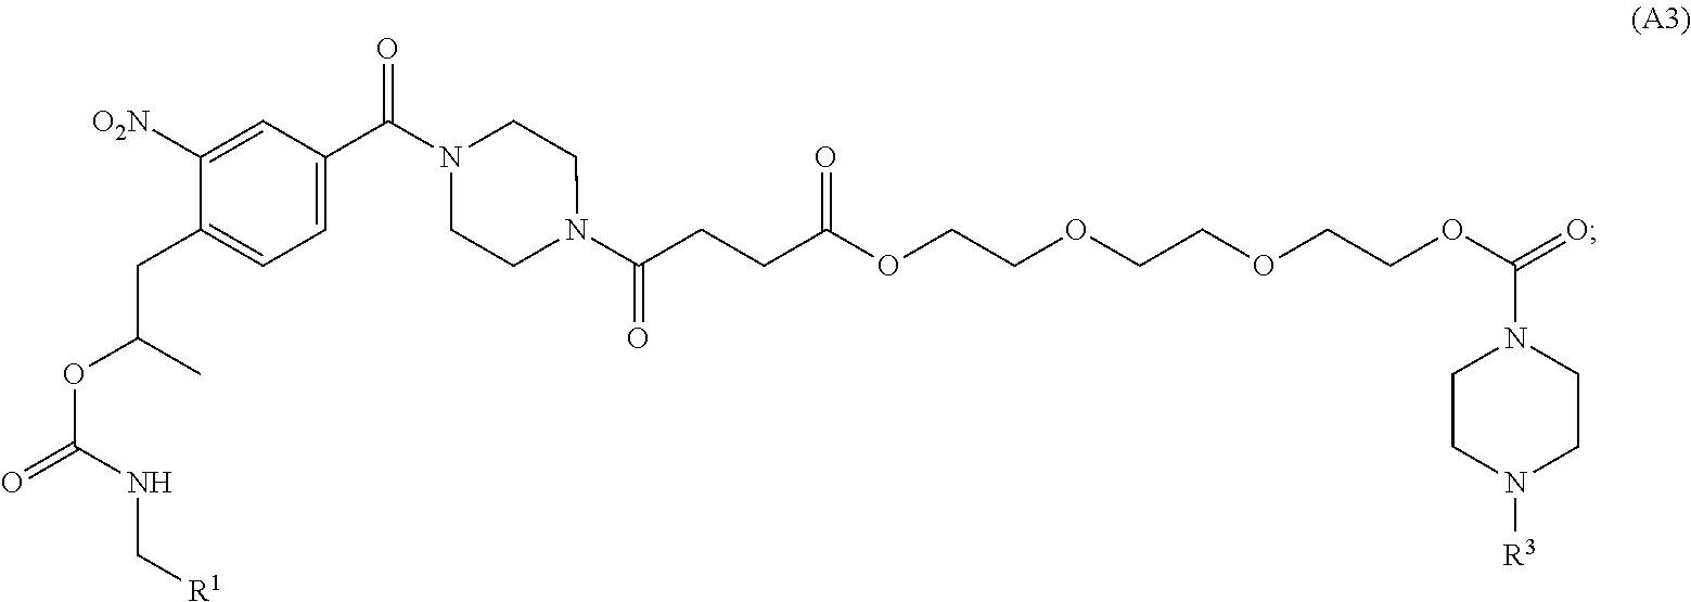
C1N(C(CCC(OCCOCCOCCOC(=O)N2CCN([R3])CC2)=O)=O)CCN(C(C2=CC=C(CC(OC(=O)NC[R1])C)C([O2N])=C2)=O)C1
